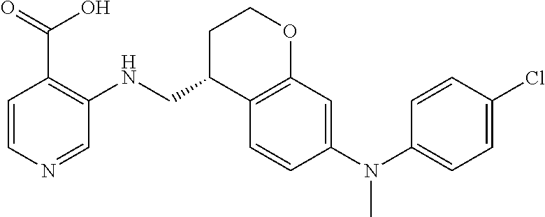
C1C(CNC2=C(C(=O)O)C=CN=C2)C2=C(OC1)C=C(N(C1=CC=C(Cl)C=C1)C)C=C2
